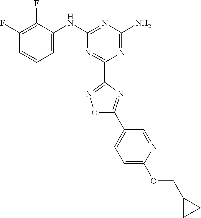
C1(F)=C(F)C(NC2=NC(N)=NC(C3=NOC(C4=CC=C(OCC5CC5)N=C4)=N3)=N2)=CC=C1
